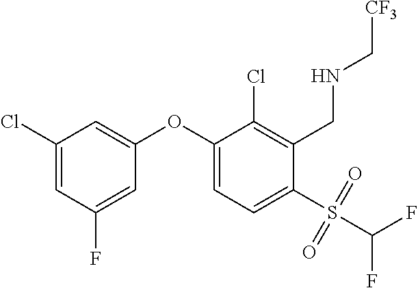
C1(OC2=CC=C(S(C(F)F)(=O)=O)C(CNC[CF3])=C2Cl)=CC(Cl)=CC(F)=C1
